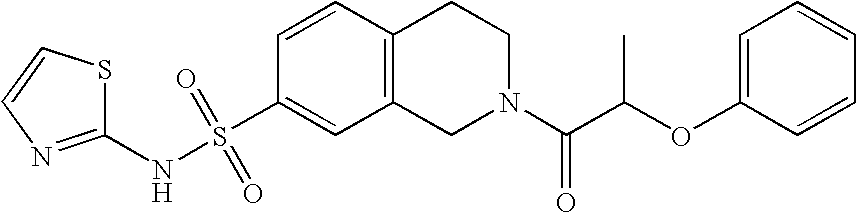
C1(NS(C2=CC3=C(C=C2)CCN(C(C(OC2=CC=CC=C2)C)=O)C3)(=O)=O)=NC=CS1
